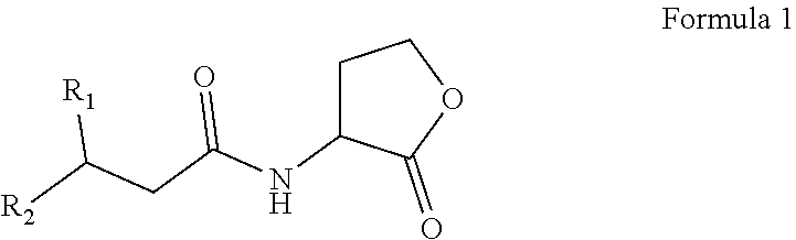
C1C(NC(CC([R2])[R1])=O)C(=O)OC1
